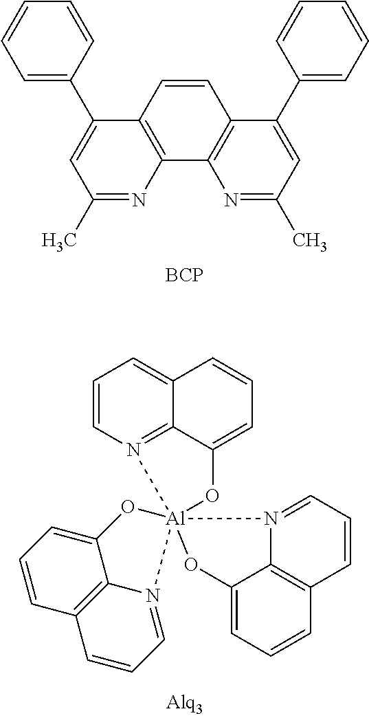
C1=CN2=C3C(=C1)C=CC=C3O[Al]213(N2=CC=CC4=C2C(=CC=C4)O1)N1=CC=CC2=C1C(=CC=C2)O3.N1=C(C)C=C(C2=CC=CC=C2)C2=C1C1=C(C=C2)C(C2=CC=CC=C2)=CC(C)=N1.[BCP]
